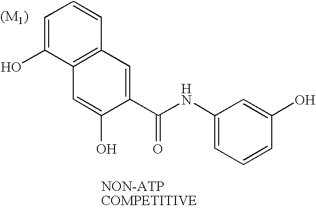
C1=C(O)C2=C(C=C1)C=C(C(NC1=CC=CC(O)=C1)=O)C(O)=C2
